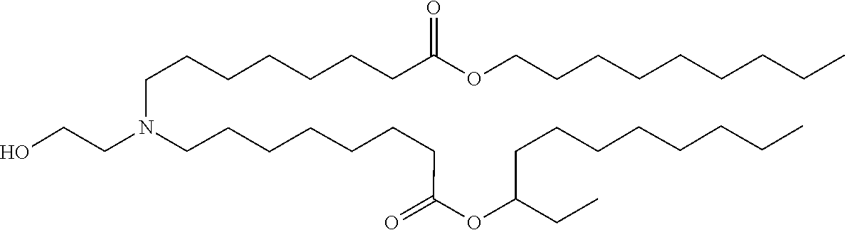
C(CCCCCCC)COC(CCCCCCCN(CCCCCCCC(=O)OC(CCCCCCCC)CC)CCO)=O
